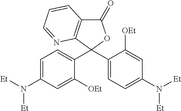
C1(=O)C2=C(C(C3=CC=C(N([Et])[Et])C=C3[OEt])(C3=CC=C(N([Et])[Et])C=C3[OEt])O1)N=CC=C2
